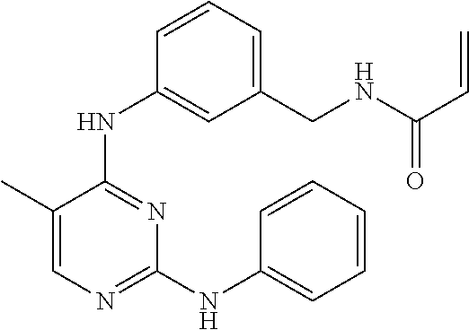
C1(C)=CN=C(NC2=CC=CC=C2)N=C1NC1=CC(CNC(C=C)=O)=CC=C1
